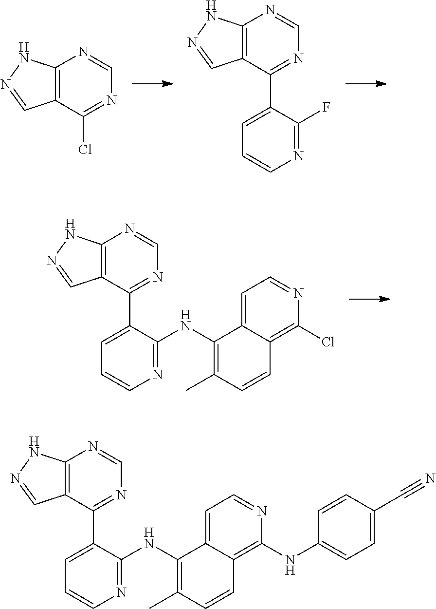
C12=C(C(Cl)=NC=N1)C=NN2.C12=C(C(C3=CC=CN=C3F)=NC=N1)C=NN2.C12=C(C(C3=CC=CN=C3NC3=C(C)C=CC4=C(Cl)N=CC=C34)=NC=N1)C=NN2.C12=C(C(C3=CC=CN=C3NC3=C(C)C=CC4=C(NC5=CC=C(C#N)C=C5)N=CC=C34)=NC=N1)C=NN2
